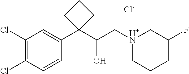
C1(Cl)=C(Cl)C=CC(C2(C(C[H+N]3CCCC(F)C3)O)CCC2)=C1.[Cl-]
